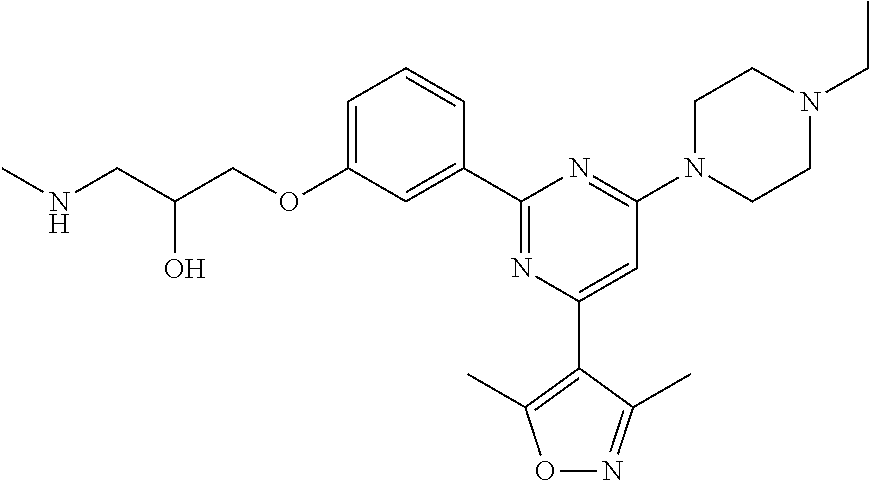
C1=C(OCC(CNC)O)C=C(C2=NC(C3=C(C)ON=C3C)=CC(N3CCN(CC)CC3)=N2)C=C1
